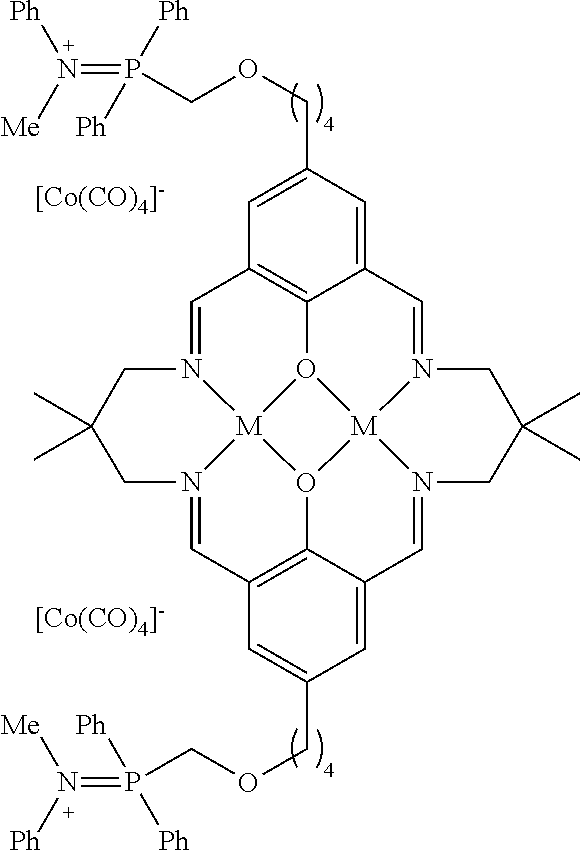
[[Co(CO)4]-].C1=N2[M]34O5C6=C1C=C(COCP(=N([Ph])[Me])([Ph])[Ph])C=C6C=N1[M]56O3C3=C(C=N4CC(C)(C)C2)C=C(COCP(=N([Ph])[Me])([Ph])[Ph])C=C3C=N6CC(C)(C)C1.[[Co(CO)4]-]
